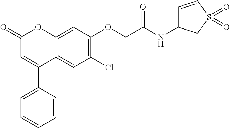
C12=CC(OCC(NC3C=CS(=O)(=O)C3)=O)=C(Cl)C=C1C(C1=CC=CC=C1)=CC(=O)O2
